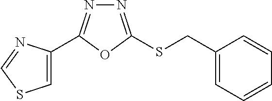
C1=C(C2=NN=C(SCC3=CC=CC=C3)O2)N=CS1
